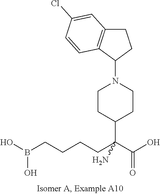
OB(CCCCC(C(O)=O)(N)C1CCN(C2CCC3=C2C=CC(Cl)=C3)CC1)O
